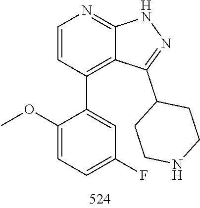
N1C2=NC=CC(C3=CC(F)=CC=C3OC)=C2C(C2CCNCC2)=N1
